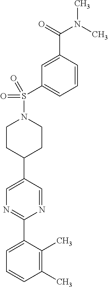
C1(C)=C(C)C(C2=NC=C(C3CCN(S(C4=CC=CC(C(N(C)C)=O)=C4)(=O)=O)CC3)C=N2)=CC=C1
